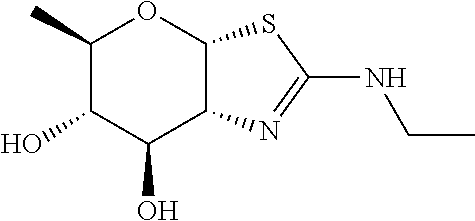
C1(C)C(O)C(O)C2C(O1)SC(NCC)=N2
